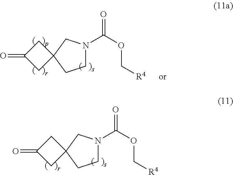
C1N(C(OC[R4])=O)CC2(C1)CC(=O)C2.C1N(C(OC[R4])=O)CC2(C1)CC(=O)C2
